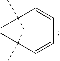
C(C=CC(C)(C)C)=CC(C)(C)C
